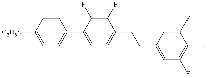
C1=C([C2H5S])C=CC(C2=CC=C(CCC3=CC(F)=C(F)C(F)=C3)C(F)=C2F)=C1
